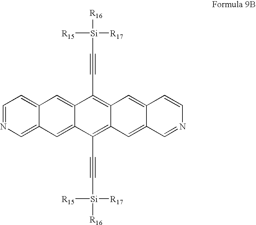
C12=CC=NC=C1C=C1C(=C2)C(C#C[Si]([R17])([R15])[R16])=C2C(=C1C#C[Si]([R17])([R15])[R16])C=C1C(=C2)C=CN=C1
